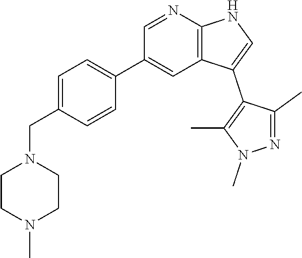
C1=C(CN2CCN(C)CC2)C=CC(C2=CC3=C(N=C2)NC=C3C2=C(C)N(C)N=C2C)=C1
